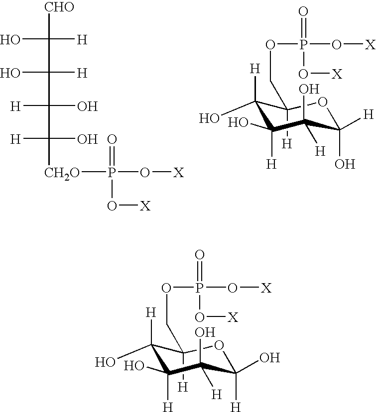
[CHO]C(O)([H])C(O)([H])C([H])(O)C([H])(O)[CH2O]P(O[X])(=O)O[X].C1([H])(COP(O[X])(O[X])=O)C([H])(O)C([H])(O)C(O)([H])C(O)([H])O1.C1([H])(COP(O[X])(O[X])=O)C([H])(O)C([H])(O)C(O)([H])C([H])(O)O1
